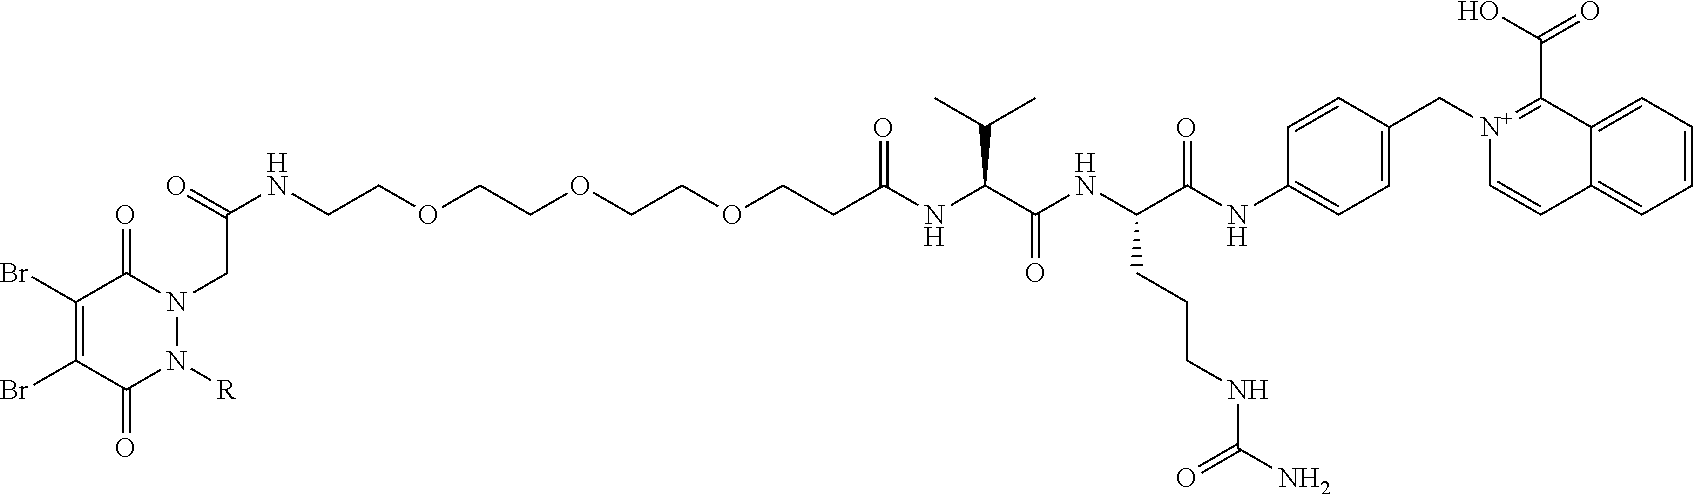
N(CCOCCOCCOCCC(NC(C(NC(C(NC1=CC=C(C[N+]2=C(C(=O)O)C3=CC=CC=C3C=C2)C=C1)=O)CCCNC(N)=O)=O)C(C)C)=O)C(=O)CN1C(=O)C(Br)=C(Br)C(=O)N1[R]
